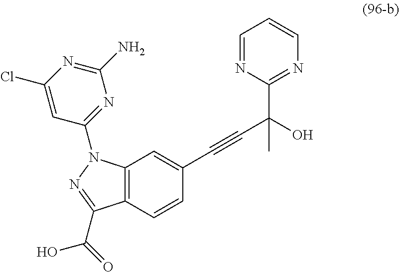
C12=C(C=CC(C#CC(C3=NC=CC=N3)(C)O)=C1)C(C(=O)O)=NN2C1=NC(N)=NC(Cl)=C1
